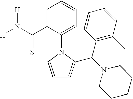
[H]N(C(C1=CC=CC=C1N1C=CC=C1C(C1=C(C)C=CC=C1)N1CCCCC1)=S)[H]
